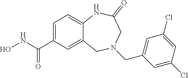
C1=C(C(NO)=O)C=C2C(=C1)NC(=O)CN(CC1=CC(Cl)=CC(Cl)=C1)C2
